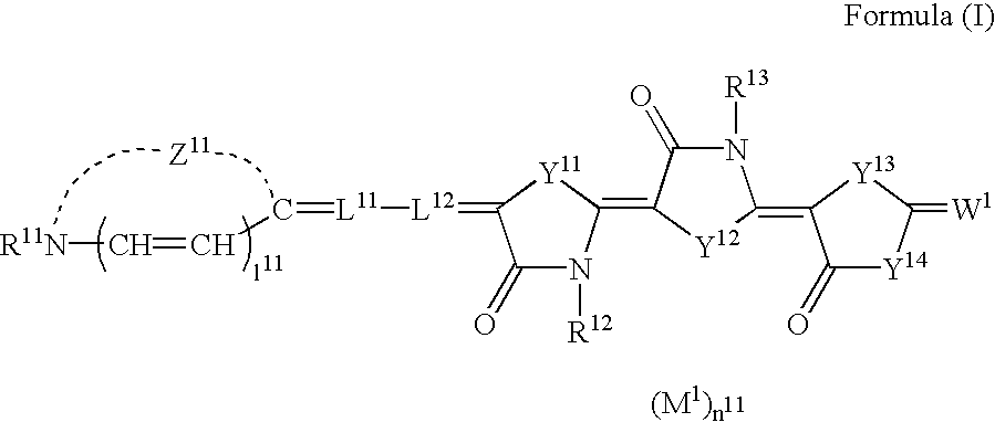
[R11N]C=CC=[L11][L12]=C1C(=O)N([R12])C(=C2C(=O)N([R13])C(=C3C(=O)[Y14]C(=[W1])[Y13]3)[Y12]2)[Y11]1
